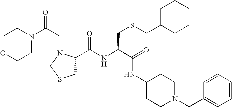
C1(C(NC(C(=O)NC2CCN(CC3=CC=CC=C3)CC2)CSCC2CCCCC2)=O)CSCN1CC(N1CCOCC1)=O
